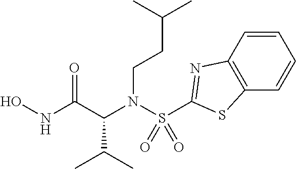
C(N(C(C(C)C)C(NO)=O)S(=O)(=O)C1=NC2=C(C=CC=C2)S1)CC(C)C
